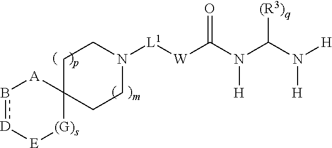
b1[D][E][(G)s]C2([A]1)CCN([L1][W]C(N(C(N([H])[H])[(R3)q])[H])=O)CC2
